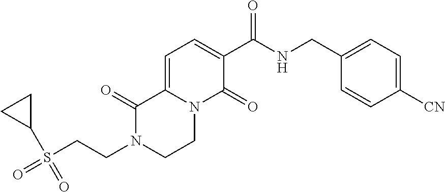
C1=C2N(C(=O)C(C(NCC3=CC=C([CN])C=C3)=O)=C1)CCN(CCS(C1CC1)(=O)=O)C2=O
